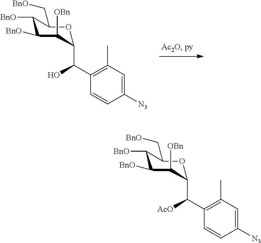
C1([N3])=CC(C)=C(C(C2C([OBn])C([BnO])C([BnO])C(C[BnO])O2)O)C=C1.C1([N3])=CC(C)=C(C(C2C([OBn])C([BnO])C([BnO])C(C[BnO])O2)[AcO])C=C1
